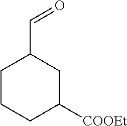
C1CCC([COOEt])CC1C=O
